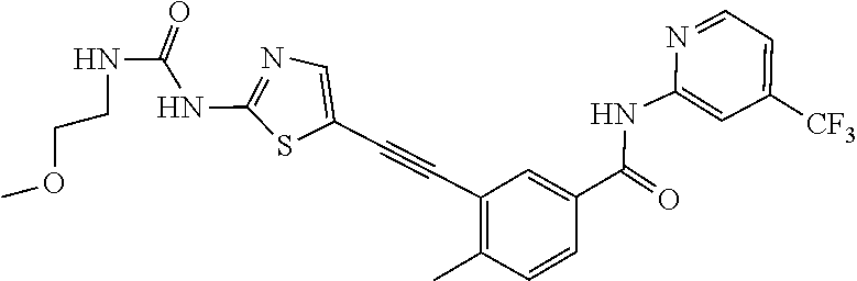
N1=CC=C([CF3])C=C1NC(C1=CC(C#CC2=CN=C(NC(NCCOC)=O)S2)=C(C)C=C1)=O
